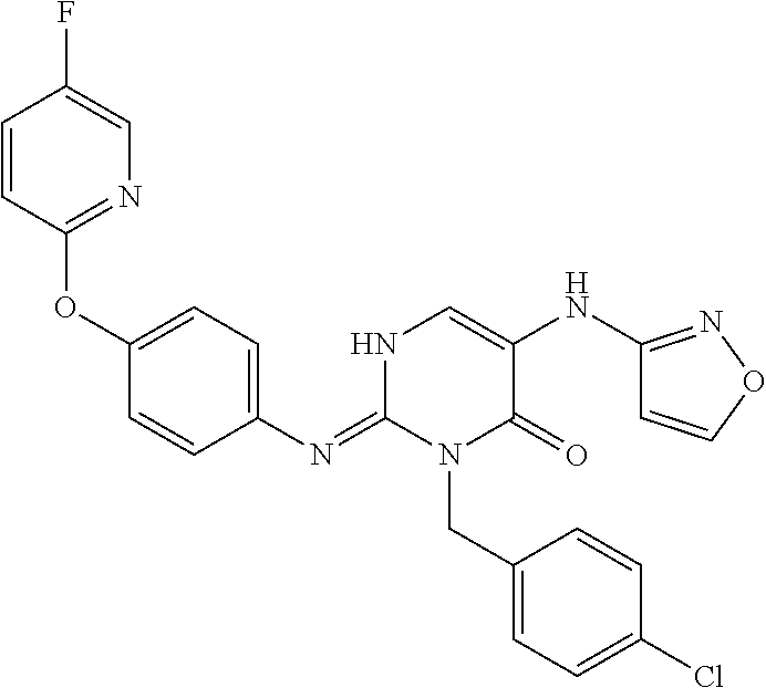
C1(OC2=NC=C(F)C=C2)=CC=C(N=C2N(CC3=CC=C(Cl)C=C3)C(=O)C(NC3=NOC=C3)=CN2)C=C1
